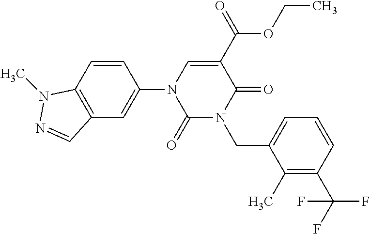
C1(=O)N(CC2=CC=CC(C(F)(F)F)=C2C)C(=O)C(C(OCC)=O)=CN1C1=CC2=C(C=C1)N(C)N=C2
